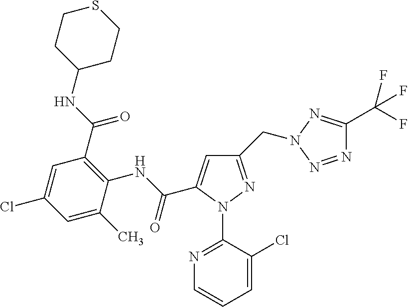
C1=C(C)C(NC(=O)C2=CC(CN3N=C(C(F)(F)F)N=N3)=NN2C2=NC=CC=C2Cl)=C(C(NC2CCSCC2)=O)C=C1Cl
